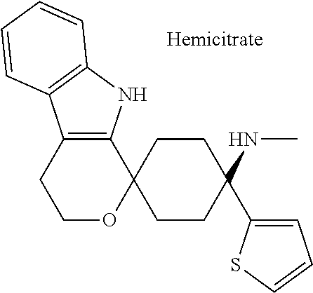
C12=C(NC3=C1C=CC=C3)C1(OCC2)CCC(C2=CC=CS2)(NC)CC1
